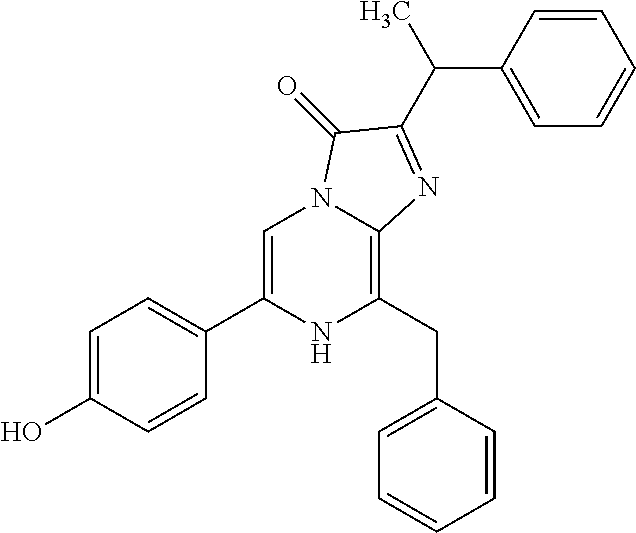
C1=C(O)C=CC(C2=CN3C(=C(CC4=CC=CC=C4)N2)N=C(C(C2=CC=CC=C2)C)C3=O)=C1
